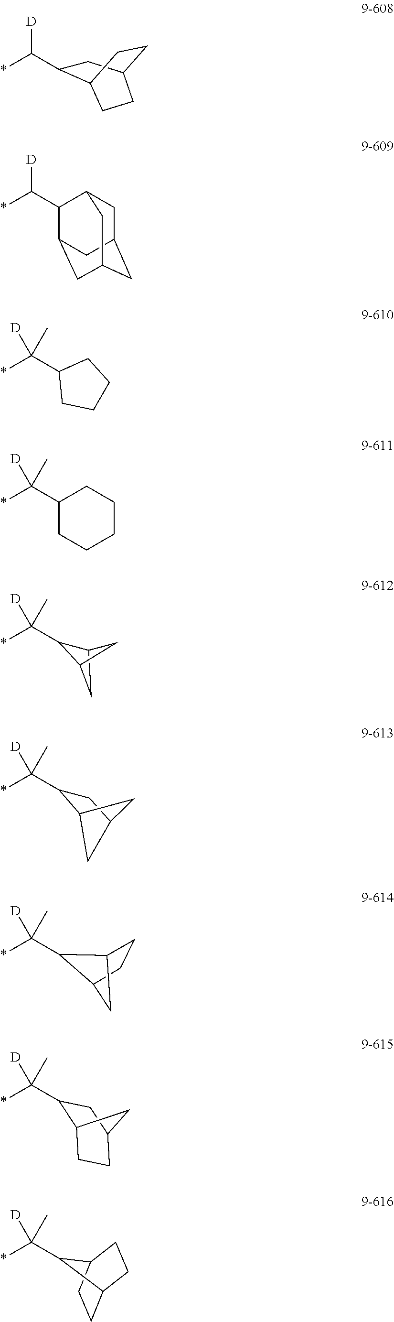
[D]C(*)(C1C2CC1C2)C.[D]C(*)(C1C2CC(C1)C2)C.[D]C(*)(C)C1C2CCC1C2.[D]C(C1CCCC1)(*)C.[D]C(C1CCCCC1)(*)C.[D]C(*)(C1C2CCC1CC2)C.[D]C(*)(C1C2CCC(C1)C2)C.[D]C(*)C1CC2CCC1CC2.C1C2CC3CC(C2)C(C([D])*)C1C3
